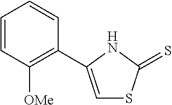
C1=CC=CC(C2=CSC(=S)N2)=C1[OMe]
